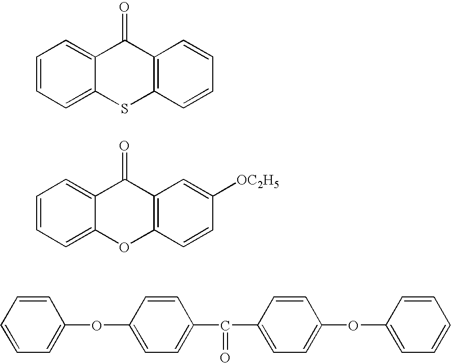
C1=CC=CC=C1OC1=CC=C(C(C2=CC=C(OC3=CC=CC=C3)C=C2)=O)C=C1.C1=CC=C2C(=C1)C(=O)C1=C(S2)C=CC=C1.C1=CC=C2C(=C1)C(=O)C1=C(O2)C=CC([OC2H5])=C1
